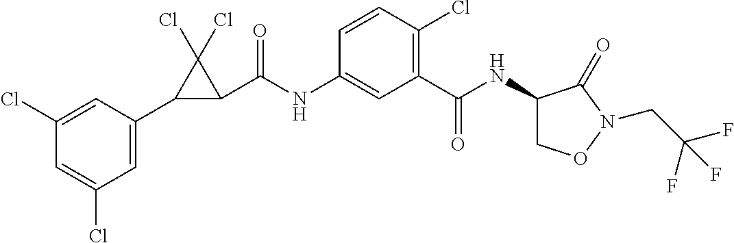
C1(C2C(C(NC3=CC(C(NC4CON(CC(F)(F)F)C4=O)=O)=C(Cl)C=C3)=O)C2(Cl)Cl)=CC(Cl)=CC(Cl)=C1
